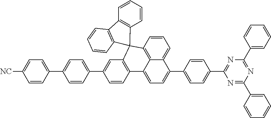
C1=CC2=C3C(=C1)C(C1=CC=C(C4=NC(C5=CC=CC=C5)=NC(C5=CC=CC=C5)=N4)C=C1)=CC=C3C1=C(C=C(C3=CC=C(C4=CC=C([NC])C=C4)C=C3)C=C1)C21C2=C(C=CC=C2)C2=C1C=CC=C2
